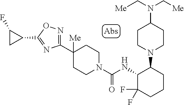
C1(C2([Me])CCN(C(NC3C(F)(F)CCCC3N3CCC(N(C[Me])C[Me])CC3)=O)CC2)=NOC(C2CC2F)=N1
